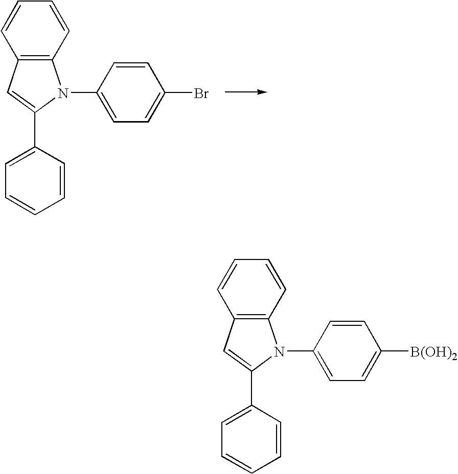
C12=C(C=CC=C1)N(C1=CC=C(Br)C=C1)C(C1=CC=CC=C1)=C2.C12=C(C=CC=C1)N(C1=CC=C([B(OH)2])C=C1)C(C1=CC=CC=C1)=C2
